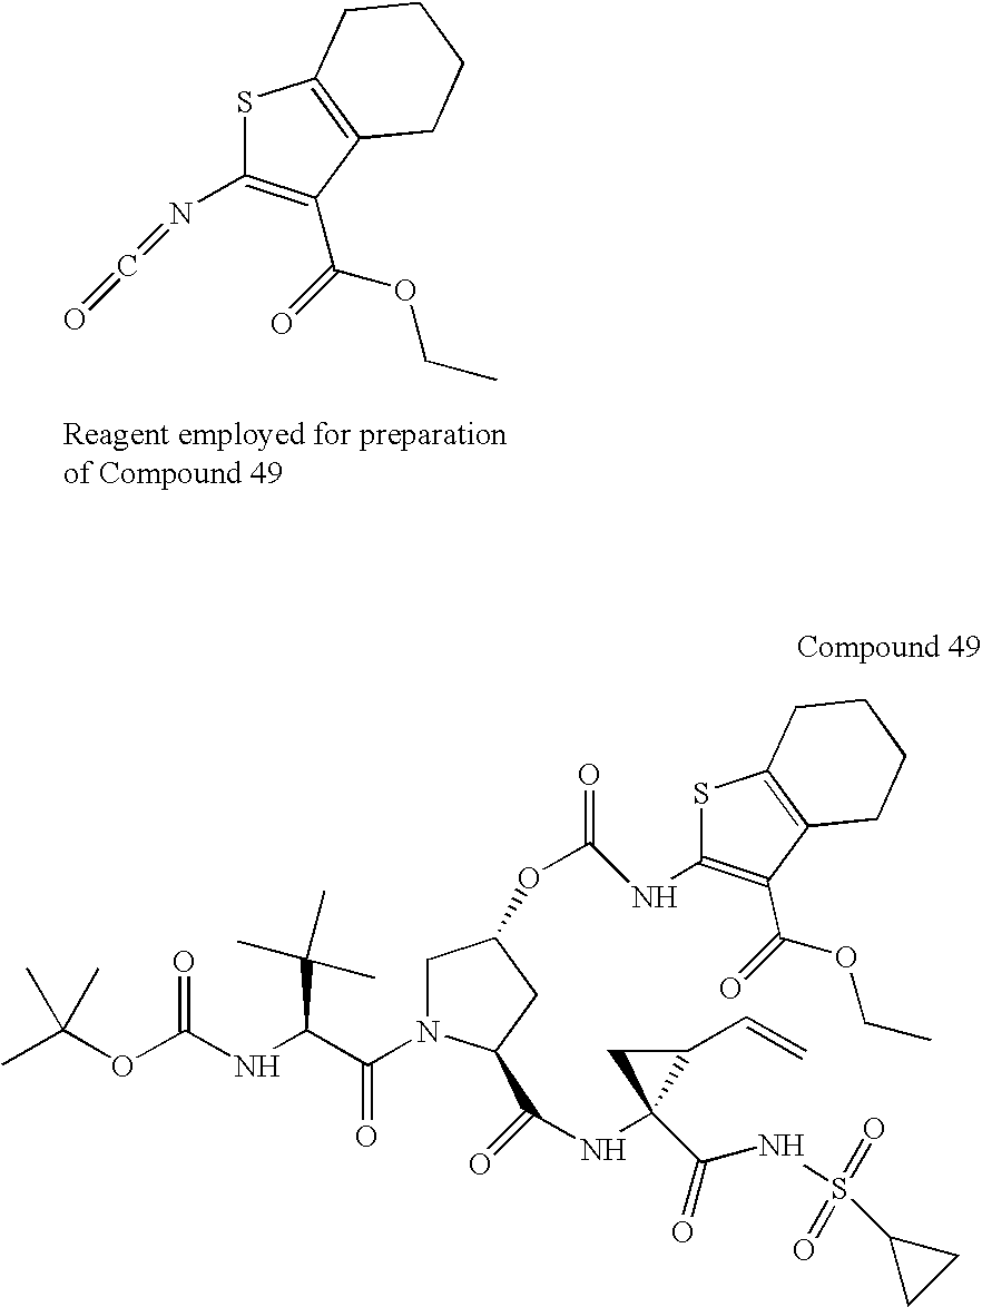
S1C(N=C=O)=C(C(=O)OCC)C2=C1CCCC2.CC(OC(NC(C(N1CC(OC(=O)NC2=C(C(=O)OCC)C3=C(S2)CCCC3)CC1C(=O)NC1(C(=O)NS(=O)(=O)C2CC2)CC1C=C)=O)C(C)(C)C)=O)(C)C
